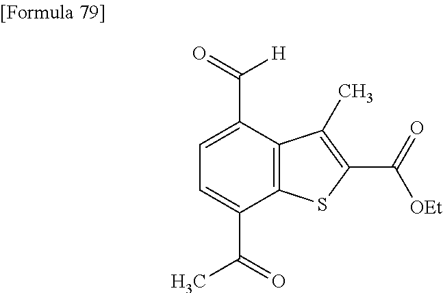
C1=C(C(=O)C)C2=C(C(C(=O)[H])=C1)C(C)=C(C(=O)[OEt])S2
